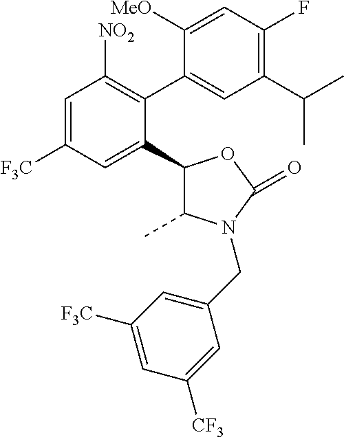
C1=C([F3C])C=C(C2C(C)N(CC3=CC([F3C])=CC([CF3])=C3)C(=O)O2)C(C2=CC(C(C)C)=C(F)C=C2[MeO])=C1[NO2]
